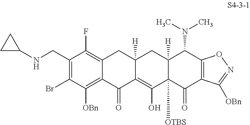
C1(CNC2CC2)=C(Br)C([OBn])=C2C(=C1F)CC1([H])C(=C(O)C3([OTBS])C([H])(C1)C(N(C)C)C1=C(C3=O)C([OBn])=NO1)C2=O
